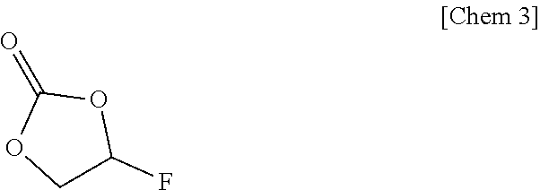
C1C(F)OC(=O)O1
